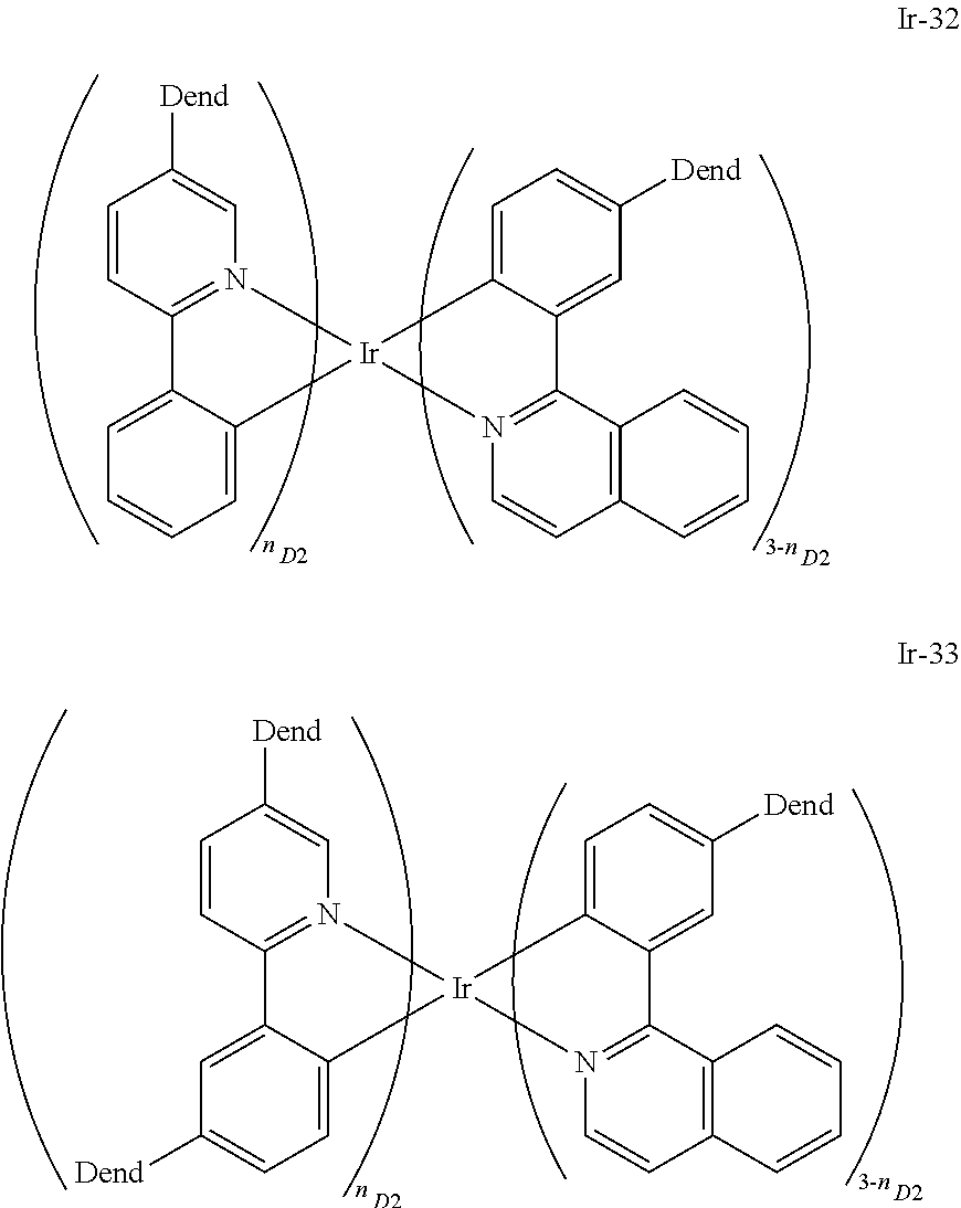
C1=CC2=N(C=C1[Dend])[Ir]1(C3=CC=CC=C23)C2=CC=C([Dend])C=C2C2=N1C=CC1=C2C=CC=C1.[D2].[D2].[Dend]C1=CN2=C(C=C1)C1=CC([Dend])=CC=C1[Ir]21C2=CC=C([Dend])C=C2C2=N1C=CC1=C2C=CC=C1.[D2].[D2]
